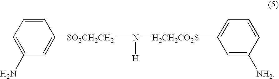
C1=C([SO2CH2CH2]N([H])[H2CH2CO2S]C2=CC=CC([NH2])=C2)C=CC=C1N
